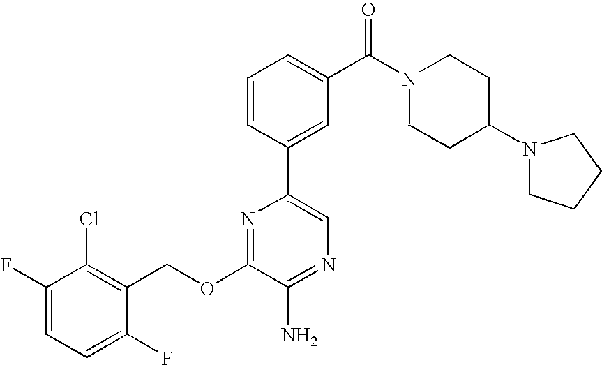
C1(OCC2=C(Cl)C(F)=CC=C2F)=NC(C2=CC(C(N3CCC(N4CCCC4)CC3)=O)=CC=C2)=CN=C1N
